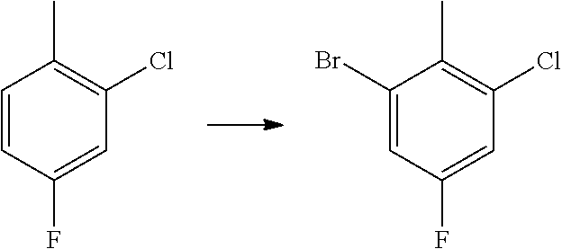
C1=CC(F)=CC(Cl)=C1C.C1(Br)=CC(F)=CC(Cl)=C1C
